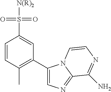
C1=CC(C)=C(C2=CN=C3N2C=CN=C3N)C=C1S([N(R)2])(=O)=O
